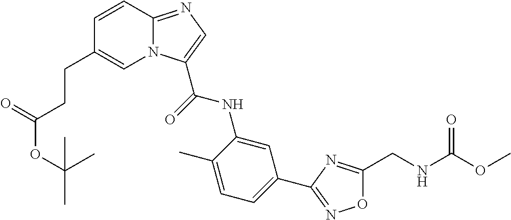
N12C(=NC=C1C(=O)NC1=CC(C3=NOC(CNC(=O)OC)=N3)=CC=C1C)C=CC(CCC(OC(C)(C)C)=O)=C2
